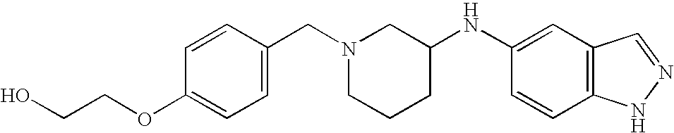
C1=CC(CN2CCCC(NC3=CC4=C(C=C3)NN=C4)C2)=CC=C1OCCO
